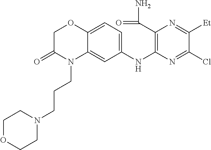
C1C(=O)N(CCCN2CCOCC2)C2=CC(NC3=C(C(=O)N)N=C([Et])C(Cl)=N3)=CC=C2O1
